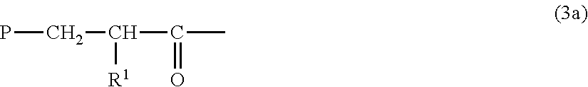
PCC([R1])C(=O)C
